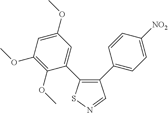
C1(OC)=C(OC)C(C2=C(C3=CC=C([NO2])C=C3)C=NS2)=CC(OC)=C1
